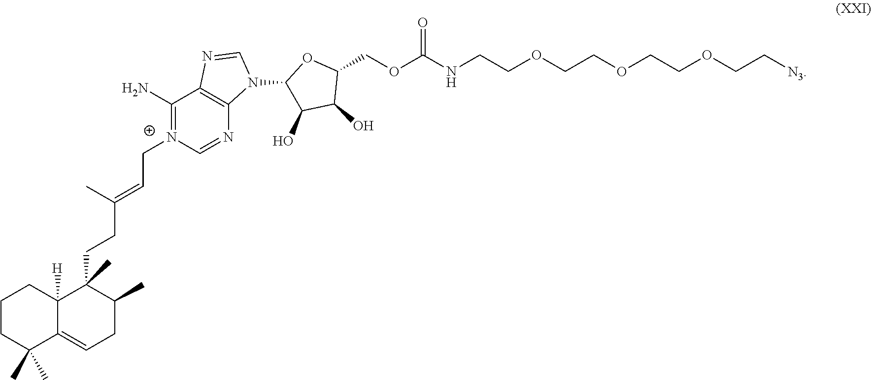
C1CC(C)(C)C2=CCC(C)C(C)(CCC(C)=CCN3=C(N)C4=C(N=C3)N(C3C(O)C(O)C(COC(NCCOCCOCCOCC[N3])=O)O3)C=N4)C2([H])C1
